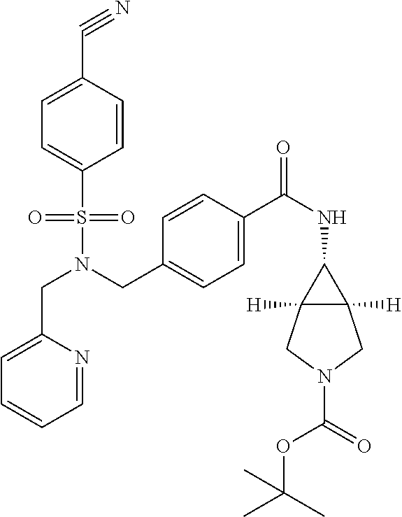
C(N(CC1=CC=C(C(NC2C3([H])C2([H])CN(C(=O)OC(C)(C)C)C3)=O)C=C1)S(=O)(=O)C1=CC=C(C#N)C=C1)C1=CC=CC=N1
